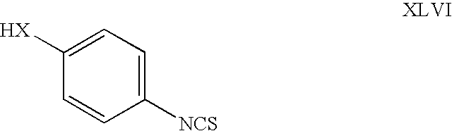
C1([HX])=CC=C([NCS])C=C1
